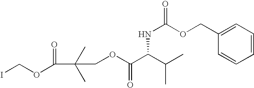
C1=CC=C(COC(NC(C(C)C)C(=O)OCC(C)(C)C(=O)OCI)=O)C=C1
